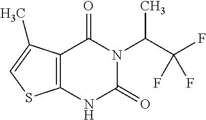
C12=C(NC(=O)N(C(C(F)(F)F)C)C1=O)SC=C2C
